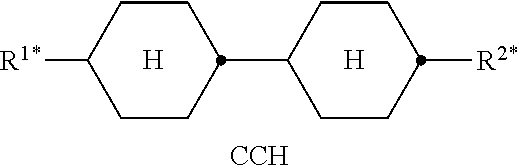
[H].C1CC([R1*])CCC1C1CCC([R2*])CC1.[H].[CCH]
